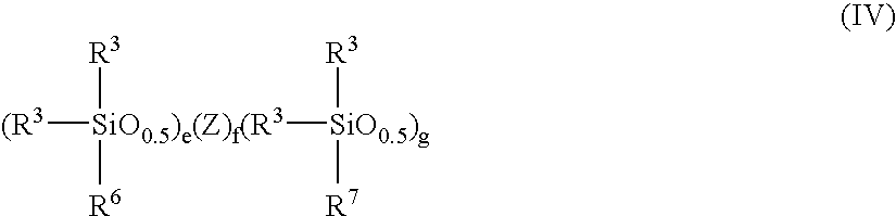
[(R3][SiO0.5)e(Z)f(R3]([SiO0.5)g]([R3])[R7])([R3])[R6]
